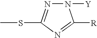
N1([Y])N=C(SC)N=C1[R]
